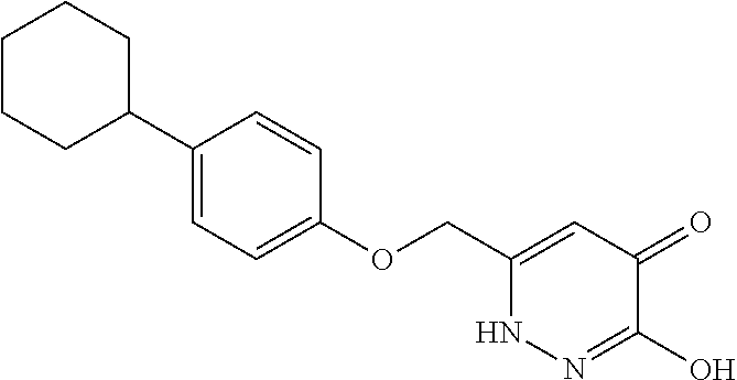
C1(OCC2=CC(=O)C(O)=NN2)=CC=C(C2CCCCC2)C=C1
